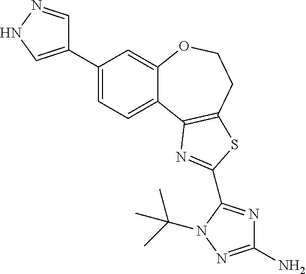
C1(C2=CNN=C2)=CC=C2C(=C1)OCCC1=C2N=C(C2=NC(N)=NN2C(C)(C)C)S1
